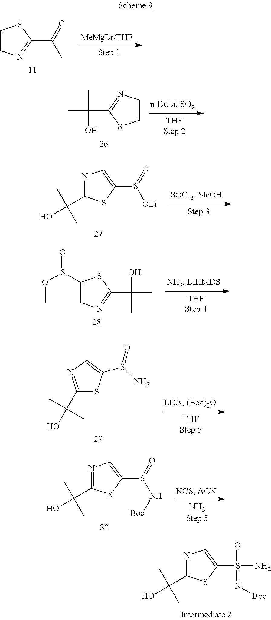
C1=CN=C(C(=O)C)S1.C1=CN=C(C(C)(C)O)S1.N1=C(C(O)(C)C)SC(S(=O)[OLi])=C1.C1(S(OC)=O)=CN=C(C(C)(O)C)S1.C1(C(O)(C)C)=NC=C(S(N)=O)S1.N1=C(C(O)(C)C)SC(S(=O)N[Boc])=C1.N1=C(C(O)(C)C)SC(S(N)(=O)=N[Boc])=C1
